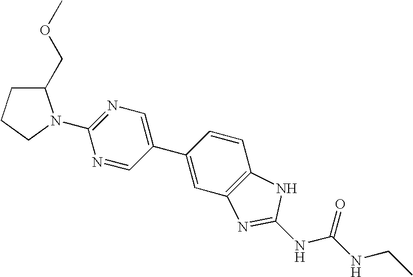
C1(N2C(COC)CCC2)=NC=C(C2=CC3=C(C=C2)NC(NC(NCC)=O)=N3)C=N1
